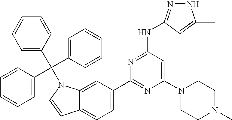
C12=CC=C(C3=NC(N4CCN(C)CC4)=CC(NC4=NNC(C)=C4)=N3)C=C1N(C(C1=CC=CC=C1)(C1=CC=CC=C1)C1=CC=CC=C1)C=C2
